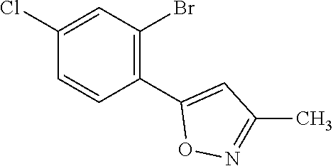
C1(C2=CC(C)=NO2)=C(Br)C=C(Cl)C=C1
